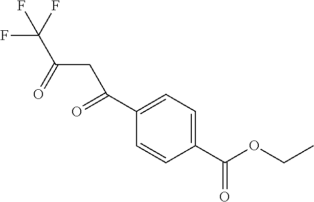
C1(C(CC(C(F)(F)F)=O)=O)=CC=C(C(OCC)=O)C=C1
